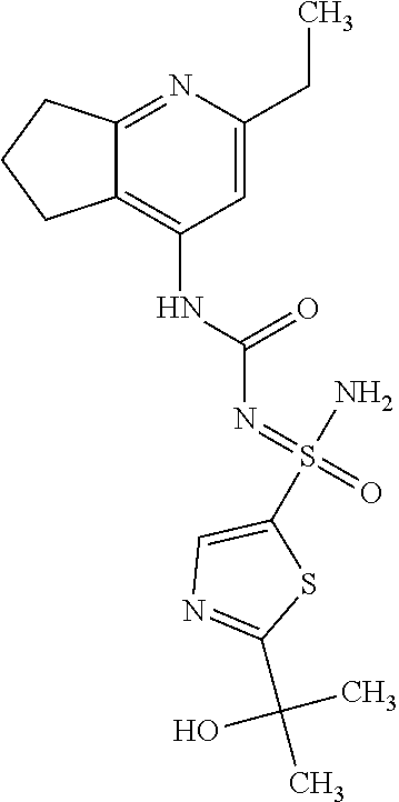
C1=C(CC)N=C2C(=C1NC(N=S(=O)(N)C1=CN=C(C(C)(C)O)S1)=O)CCC2
